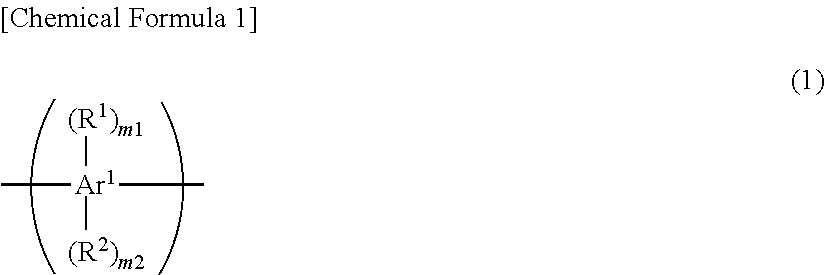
C[Ar1](C)([(R1)m1])[(R2)m2]
